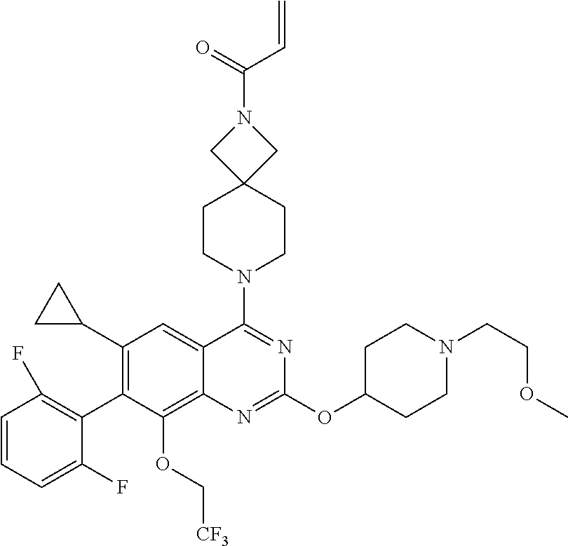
C1=CC=C(F)C(C2=C(C3CC3)C=C3C(=C2OC[CF3])N=C(OC2CCN(CCOC)CC2)N=C3N2CCC3(CC2)CN(C(=O)C=C)C3)=C1F
